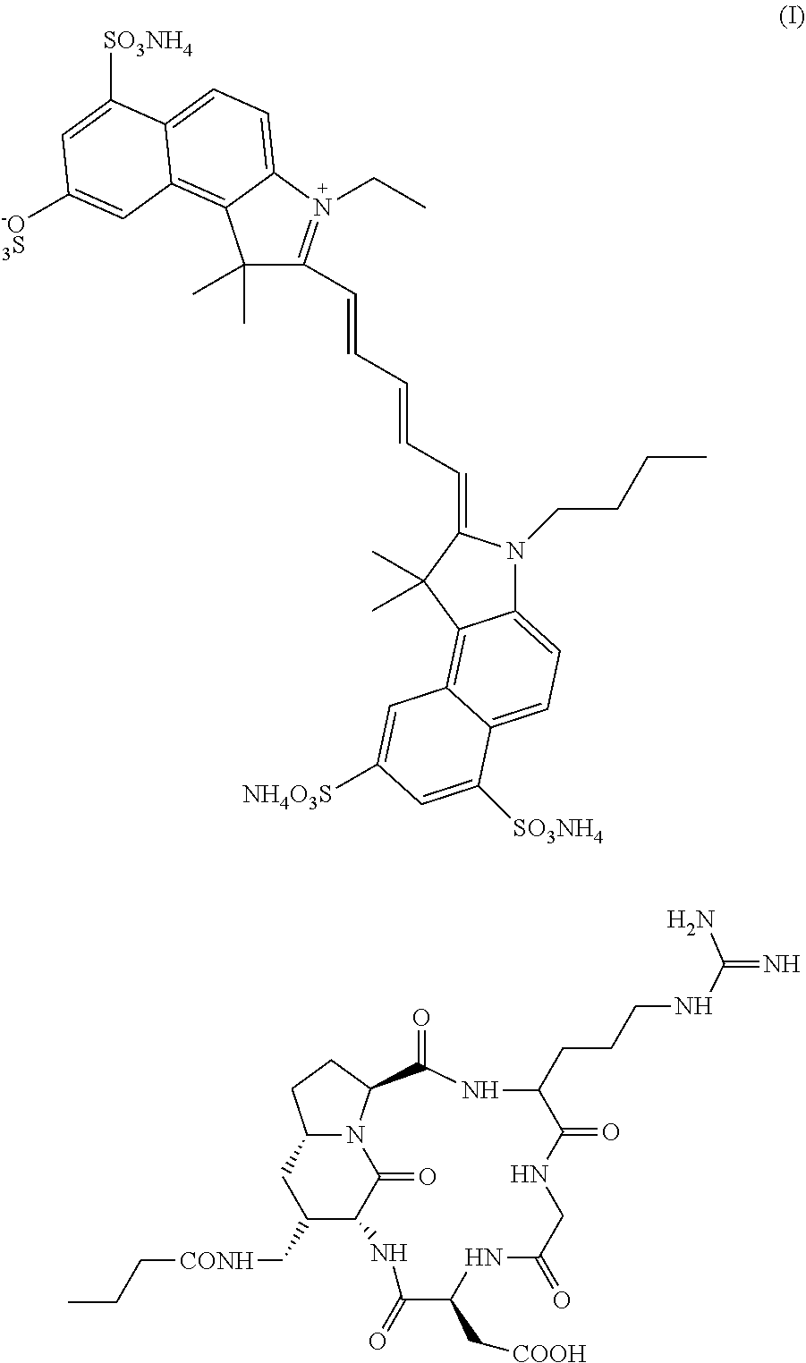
C1(C)(C)C(C=CC=CC=C2N(CCCC)C3=CC=C4C(=C3C2(C)C)C=C([NH4O3S])C=C4[SO3NH4])=N(CC)C2=CC=C3C(=C12)C=C([-O3S])C=C3[SO3NH4].C(C[CONH]CC1C2C(=O)N3C(C1)CCC3C(=O)NC(CCCNC(=N)N)C(=O)NCC(=O)NC(C[COOH])C(=O)N2)C
